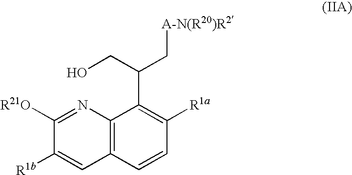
C12=C(C=CC([R1a])=C1C(CO)C[A-N(R20)R2])C=C([R1b])C([R21O])=N2
